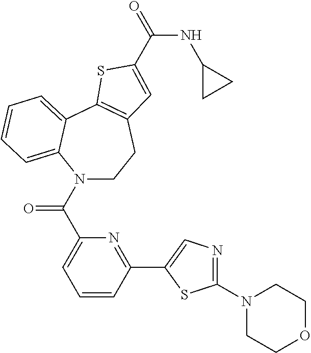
C1(N2CCOCC2)=NC=C(C2=NC(C(N3CCC4=C(C5=CC=CC=C35)SC(C(=O)NC3CC3)=C4)=O)=CC=C2)S1
